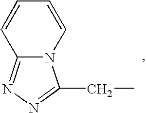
C12=NN=C(CC)N1C=CC=C2
